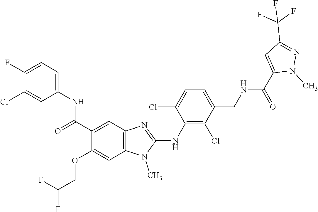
C1(C(NC2=CC=C(F)C(Cl)=C2)=O)=CC2=C(C=C1OCC(F)F)N(C)C(NC1=C(Cl)C(CNC(C3=CC(C(F)(F)F)=NN3C)=O)=CC=C1Cl)=N2
